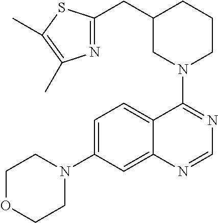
C1OCCN(C2=CC=C3C(=C2)N=CN=C3N2CCCC(CC3=NC(C)=C(C)S3)C2)C1
